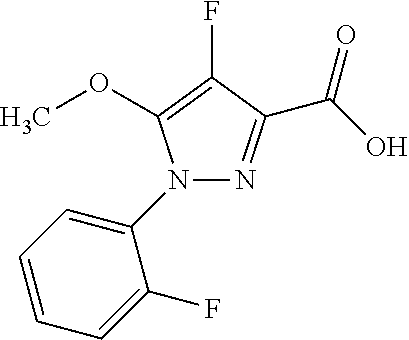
N1(C2=CC=CC=C2F)N=C(C(O)=O)C(F)=C1OC
